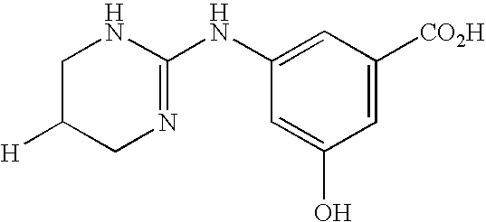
C1=C([CO2H])C=C(NC2=NCC([H])CN2)C=C1O
